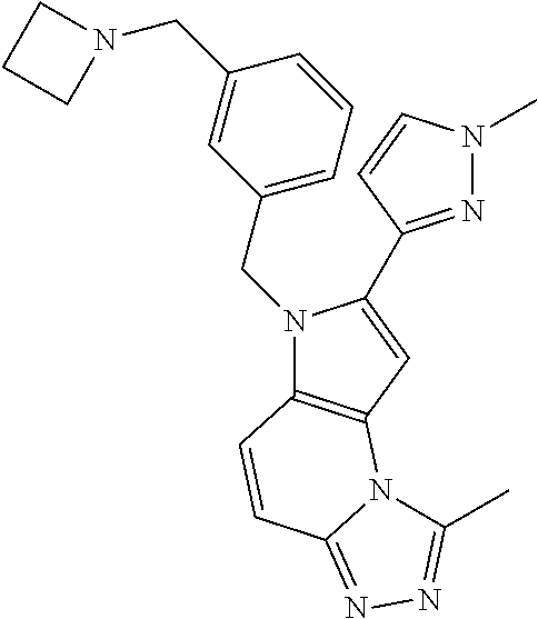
C1(CN2C3=C(C=C2C2=NN(C)C=C2)N2C(=NN=C2C)C=C3)=CC=CC(CN2CCC2)=C1
